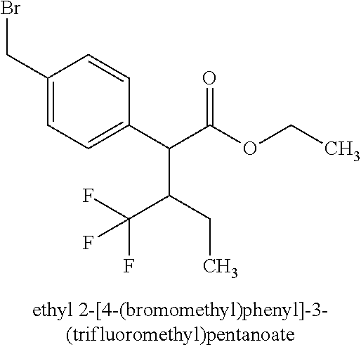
C1(CBr)=CC=C(C(C(OCC)=O)C(CC)C(F)(F)F)C=C1
